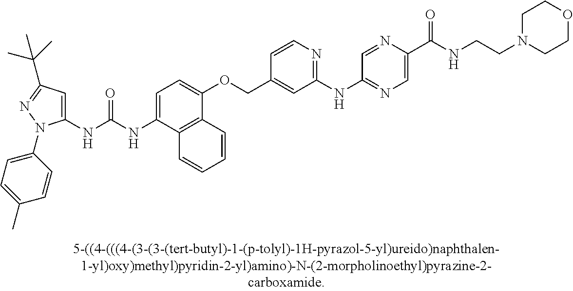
C1(NC(NC2=CC=C(OCC3=CC(NC4=NC=C(C(NCCN5CCOCC5)=O)N=C4)=NC=C3)C3=C2C=CC=C3)=O)=CC(C(C)(C)C)=NN1C1=CC=C(C)C=C1
